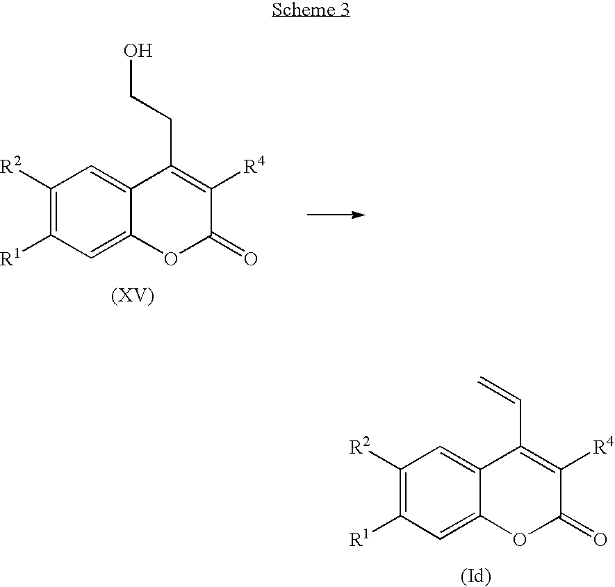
C1([R2])=C([R1])C=C2C(=C1)C(CCO)=C([R4])C(=O)O2.C1([R2])=C([R1])C=C2C(=C1)C(C=C)=C([R4])C(=O)O2
